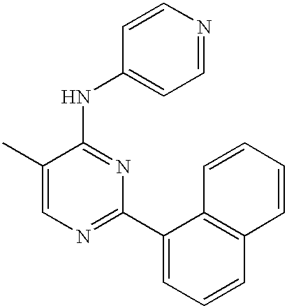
C1=C(C)C(NC2=CC=NC=C2)=NC(C2=CC=CC3=C2C=CC=C3)=N1
